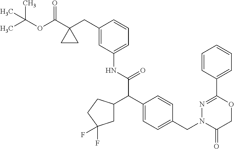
C1(C2=CC=CC=C2)=NN(CC2=CC=C(C(C(NC3=CC=CC(CC4(C(OC(C)(C)C)=O)CC4)=C3)=O)C3CC(F)(F)CC3)C=C2)C(=O)CO1
